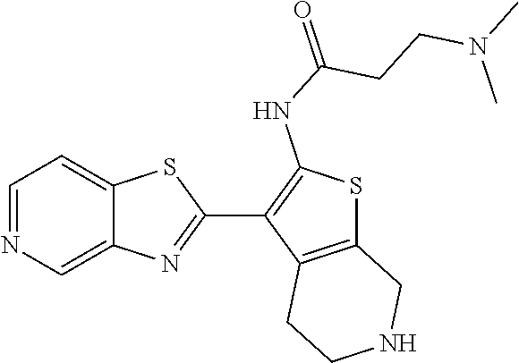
C12=CN=CC=C1SC(C1=C(NC(=O)CCN(C)C)SC3=C1CCNC3)=N2
